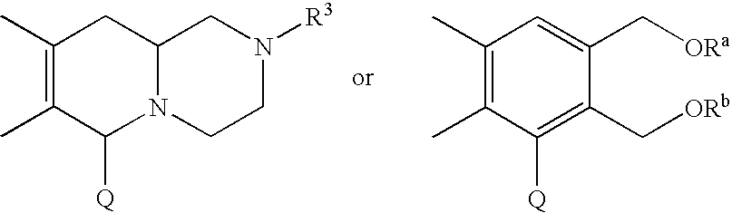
C12N(CCN([R3])C1)C([Q])C(C)=C(C)C2.C1(C[ORa])=CC(C)=C(C)C([Q])=C1C[ORb]
